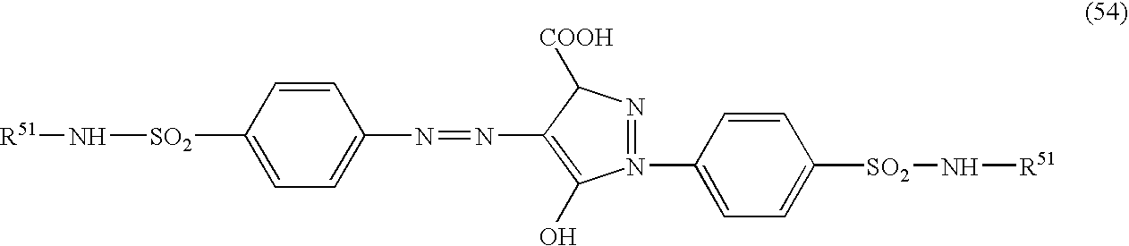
C1(O)=C(N=NC2=CC=C([SO2]N[R51])C=C2)C([COOH])N=N1C1=CC=C([SO2]N[R51])C=C1
